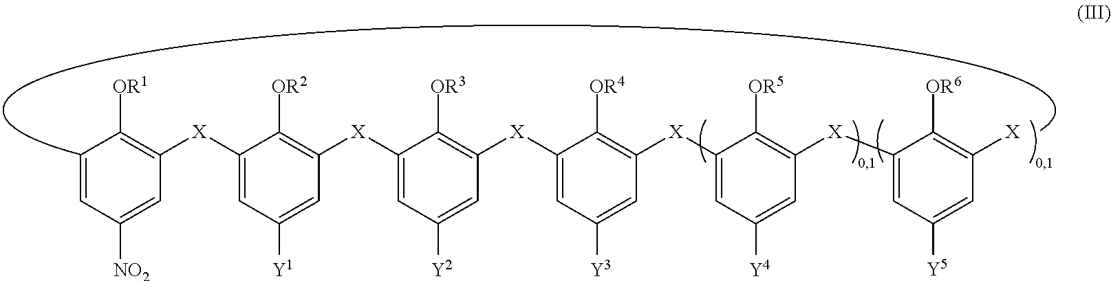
C1=CC([NO2])=CC([X]C2=CC([Y1])=CC([X]C3=CC([Y2])=CC([X]C4=CC([Y3])=CC([X]C5=CC([Y4])=CC([X]C6=CC([Y5])=CC([X])=C6[OR6])=C5[OR5])=C4[OR4])=C3[OR3])=C2[OR2])=C1[OR1]
